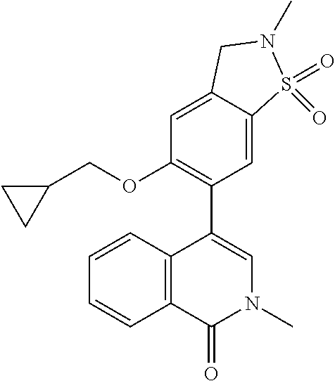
C1(OCC2CC2)=C(C2=CN(C)C(=O)C3=C2C=CC=C3)C=C2C(=C1)CN(C)S2(=O)=O
